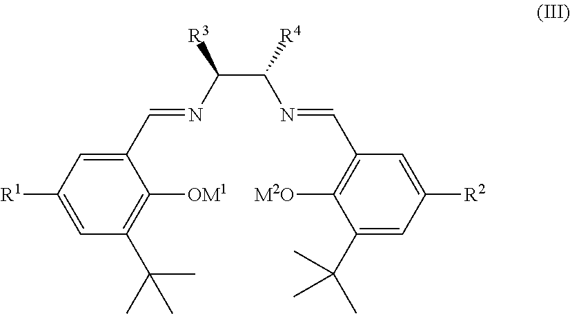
C1=C([R1])C=C(C=NC(C(N=CC2=C([M2O])C(C(C)(C)C)=CC([R2])=C2)[R4])[R3])C([OM1])=C1C(C)(C)C
